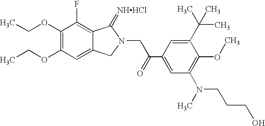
CCOC1=C(OCC)C=C2C(=C1F)C(=[NHHCl])N(CC(C1=CC(N(CCCO)C)=C(OC)C(C(C)(C)C)=C1)=O)C2
